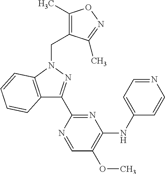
C12=C(N(CC3=C(C)ON=C3C)N=C1C1=NC(NC3=CC=NC=C3)=C(OC)C=N1)C=CC=C2
